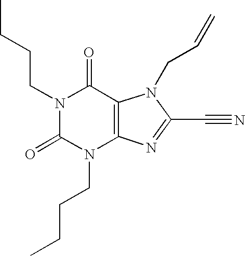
N1(CCCC)C(=O)N(CCCC)C2=C(C1=O)N(CC=C)C(C#N)=N2
